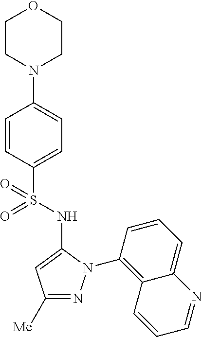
C1(N2CCOCC2)=CC=C(S(=O)(=O)NC2=CC([Me])=NN2C2=C3C(=CC=C2)N=CC=C3)C=C1
